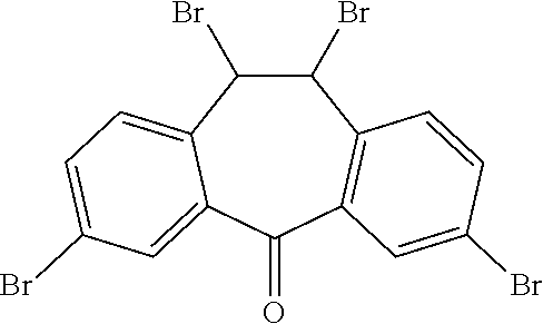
C1(Br)C(Br)C2=C(C(=O)C3=CC(Br)=CC=C13)C=C(Br)C=C2
